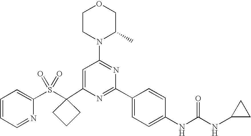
C1(C2(S(C3=CC=CC=N3)(=O)=O)CCC2)=CC(N2C(C)COCC2)=NC(C2=CC=C(NC(=O)NC3CC3)C=C2)=N1
